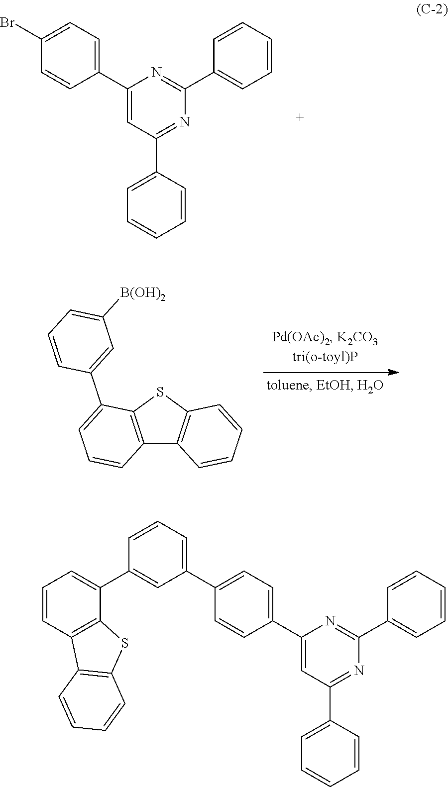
C1(Br)=CC=C(C2=CC(C3=CC=CC=C3)=NC(C3=CC=CC=C3)=N2)C=C1.S1C2=C(C3=C1C=CC=C3)C=CC=C2C1=CC([B(OH)2])=CC=C1.C1=CC2=C(C(C3=CC(C4=CC=C(C5=CC(C6=CC=CC=C6)=NC(C6=CC=CC=C6)=N5)C=C4)=CC=C3)=C1)SC1=C2C=CC=C1
